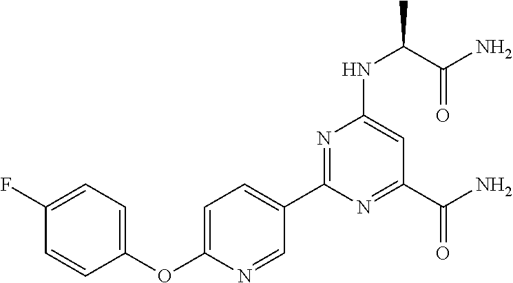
C1=C(C2=NC(NC(C)C(N)=O)=CC(C(N)=O)=N2)C=NC(OC2=CC=C(F)C=C2)=C1
